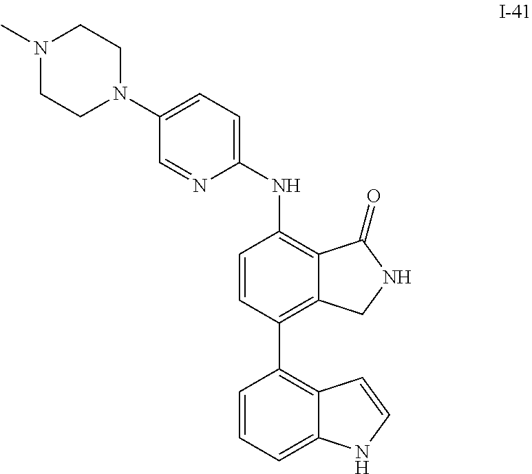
C1(C2=C3C(=CC=C2)NC=C3)=C2C(=C(NC3=CC=C(N4CCN(C)CC4)C=N3)C=C1)C(=O)NC2
